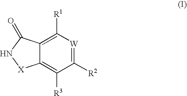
C1([R1])=C2C(=C([R3])C([R2])=[W]1)[X]NC2=O
